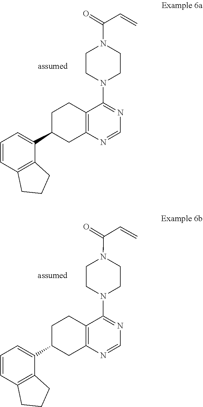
C1=NC2=C(C(N3CCN(C(C=C)=O)CC3)=N1)CCC(C1=CC=CC3=C1CCC3)C2.C1=NC2=C(C(N3CCN(C(=O)C=C)CC3)=N1)CCC(C1=CC=CC3=C1CCC3)C2
